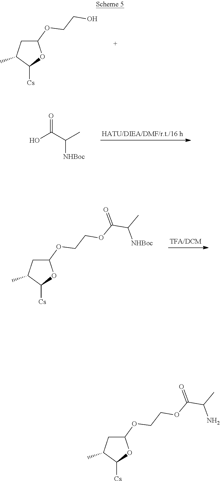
C1(OCCO)CC(C)C([Cs])O1.O=C(C(C)[NHBoc])O.C1(OCCOC(C(C)[NHBoc])=O)CC(C)C([Cs])O1.C1(OCCOC(C(C)N)=O)CC(C)C([Cs])O1
